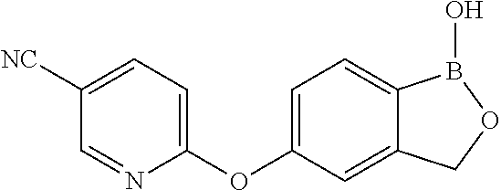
C1(OC2=CC=C3C(=C2)COB3O)=CC=C([NC])C=N1
